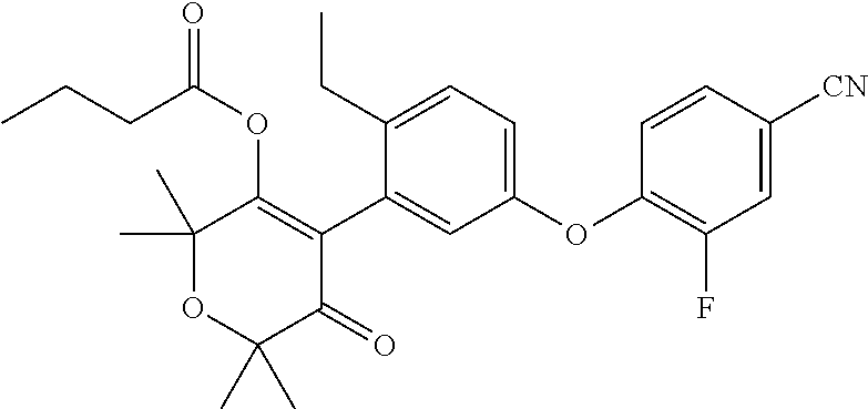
C1(C)(C)OC(C)(C)C(=O)C(C2=CC(OC3=C(F)C=C([CN])C=C3)=CC=C2CC)=C1OC(CCC)=O
